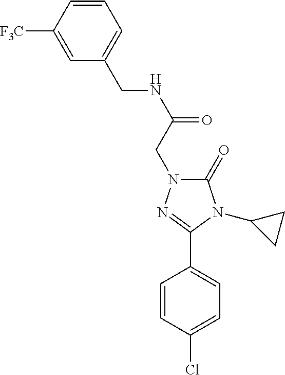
C1=CC(Cl)=CC=C1C1=NN(CC(=O)NCC2=CC=CC([F3C])=C2)C(=O)N1C1CC1
